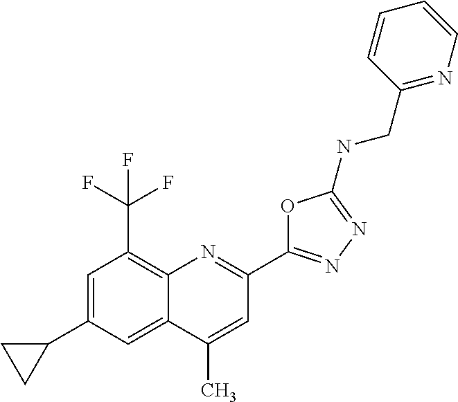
C1=C(C2CC2)C=C2C(=C1C(F)(F)F)N=C(C1=NN=C(NCC3=NC=CC=C3)O1)C=C2C
